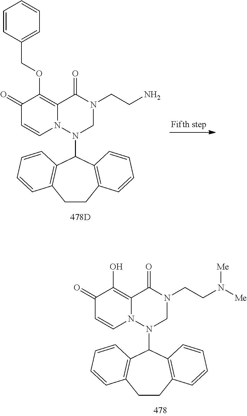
C12=C(OCC3=CC=CC=C3)C(=O)C=CN1N(C1C3=C(CCC4=C1C=CC=C4)C=CC=C3)CN(CCN)C2=O.C12=C(O)C(=O)C=CN1N(C1C3=C(CCC4=C1C=CC=C4)C=CC=C3)CN(CCN([Me])[Me])C2=O
